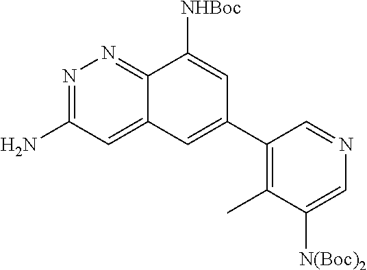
N1=C(N)C=C2C(=N1)C([NHBoc])=CC(C1=C(C)C([N(Boc)2])=CN=C1)=C2
